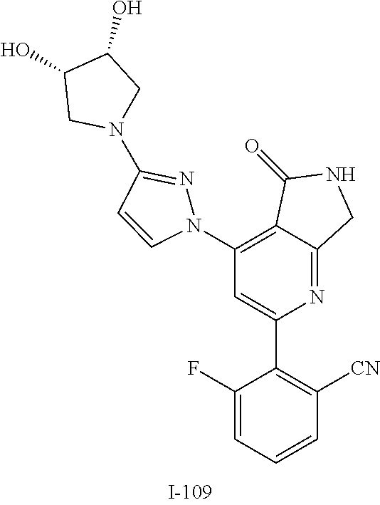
C1(F)=CC=CC([CN])=C1C1=CC(N2C=CC(N3CC(O)C(O)C3)=N2)=C2C(=N1)CNC2=O
